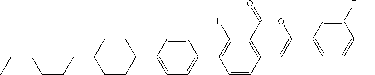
C12=C(C(=O)OC(C3=CC=C(C)C(F)=C3)=C1)C(F)=C(C1=CC=C(C3CCC(CCCCCC)CC3)C=C1)C=C2
